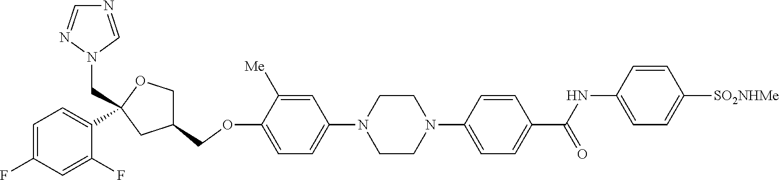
C1=C([Me])C(OCC2COC(CN3C=NC=N3)(C3=CC=C(F)C=C3F)C2)=CC=C1N1CCN(C2=CC=C(C(NC3=CC=C([SO2NHMe])C=C3)=O)C=C2)CC1
